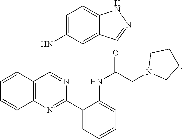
C12=C(N=C(C3=CC=CC=C3NC(CN3CCCC3)=O)N=C1NC1=CC=C3C(=C1)C=NN3)C=CC=C2
